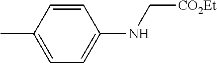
C1=C(C)C=CC(NC[CO2Et])=C1
